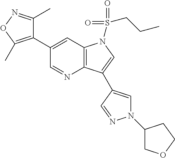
C1(C2=C(C)ON=C2C)=CC2=C(N=C1)C(C1=CN(C3COCC3)N=C1)=CN2S(=O)(=O)CCC
